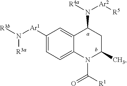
C1([Ar1]N([R3b])[R3a])=CC=C2C(=C1)C(N([R4a])[Ar2][R5])CC(C)N2C([R1])=O
